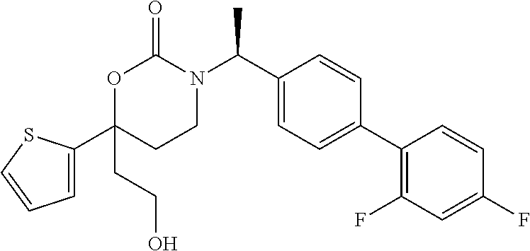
CC(C1=CC=C(C2=C(F)C=C(F)C=C2)C=C1)N1C(=O)OC(C2=CC=CS2)(CCO)CC1
